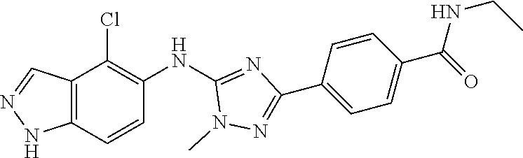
C12=C(C=CC(NC3=NC(C4=CC=C(C(NCC)=O)C=C4)=NN3C)=C1Cl)NN=C2
